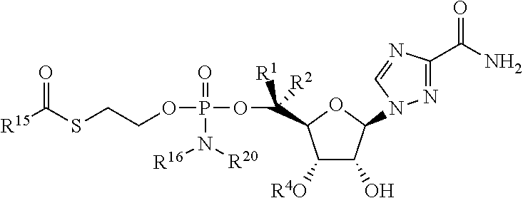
C1([R4O])C(O)C(N2N=C(C(N)=O)N=C2)OC1C([R1])([R2])OP(N([R16])[R20])(=O)OCCSC([R15])=O
